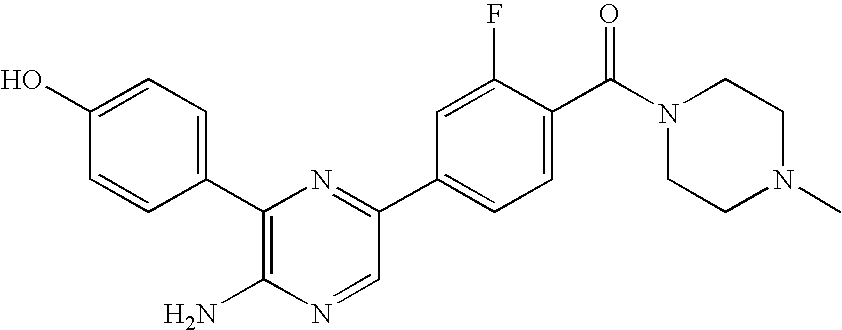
C1(O)=CC=C(C2=C(N)N=CC(C3=CC=C(C(N4CCN(C)CC4)=O)C(F)=C3)=N2)C=C1
